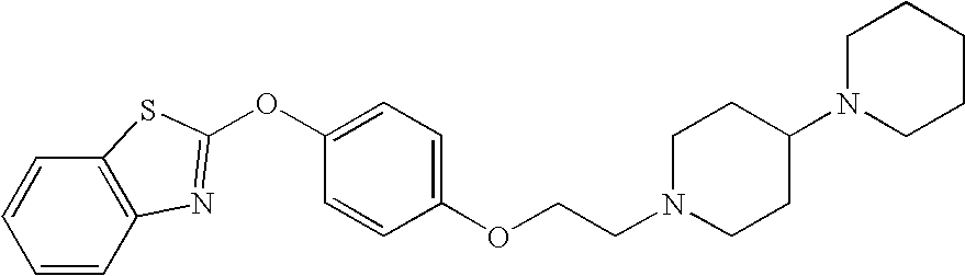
C1=CC2=C(C=C1)SC(OC1=CC=C(OCCN3CCC(N4CCCCC4)CC3)C=C1)=N2
